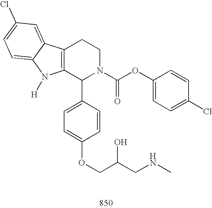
C12=C(C(C3=CC=C(OCC(CNC)O)C=C3)N(C(OC3=CC=C(Cl)C=C3)=O)CC1)N([H])C1=CC=C(Cl)C=C21
